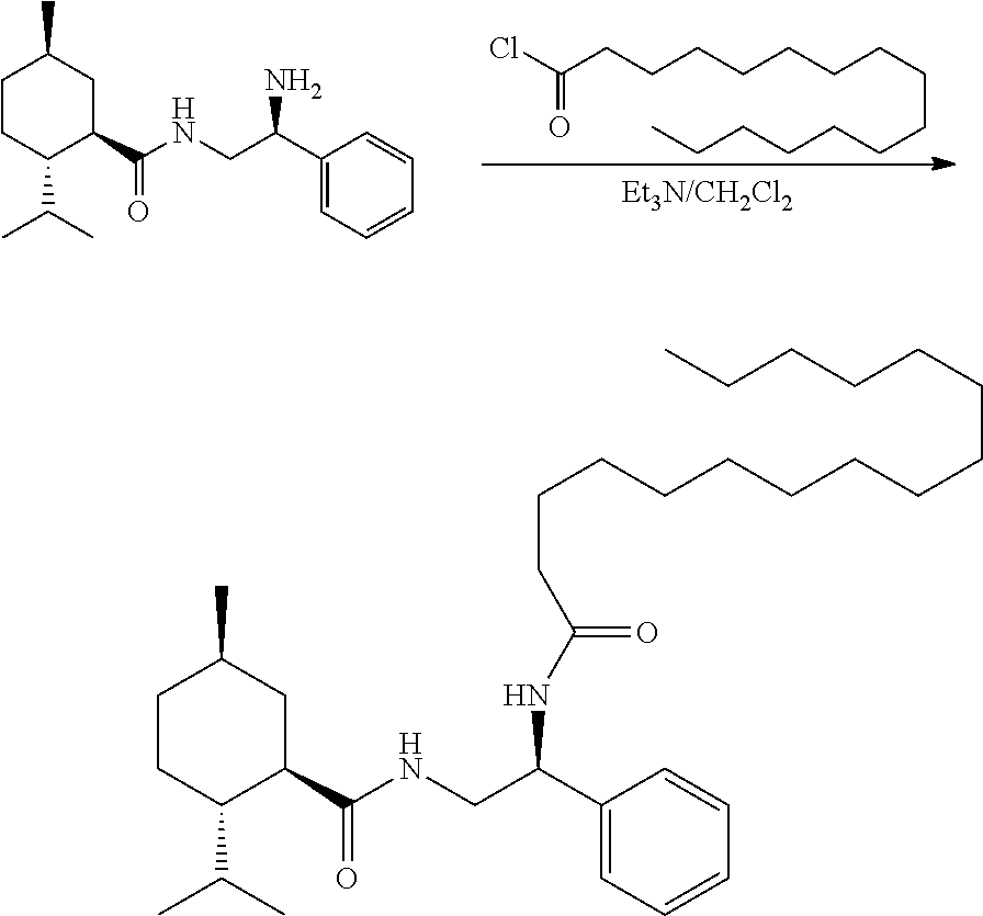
C1CC(C(C)C)C(C(NCC(C2=CC=CC=C2)N)=O)CC1C.ClC(CCCCCCCCCCCCCCC)=O.C1CC(C(C)C)C(C(NCC(C2=CC=CC=C2)NC(CCCCCCCCCCCCCCC)=O)=O)CC1C
